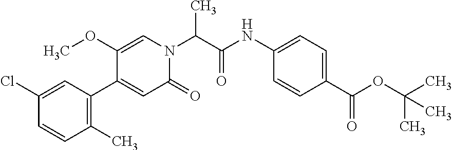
N1(C(C(=O)NC2=CC=C(C(OC(C)(C)C)=O)C=C2)C)C=C(OC)C(C2=C(C)C=CC(Cl)=C2)=CC1=O
